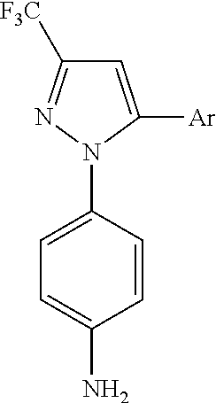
C1=C([Ar])N(C2=CC=C(N)C=C2)N=C1[F3C]
